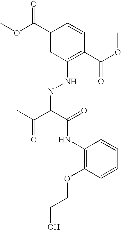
C1(C(OC)=O)=CC(NN=C(C(C)=O)C(=O)NC2=C(OCCO)C=CC=C2)=C(C(OC)=O)C=C1
